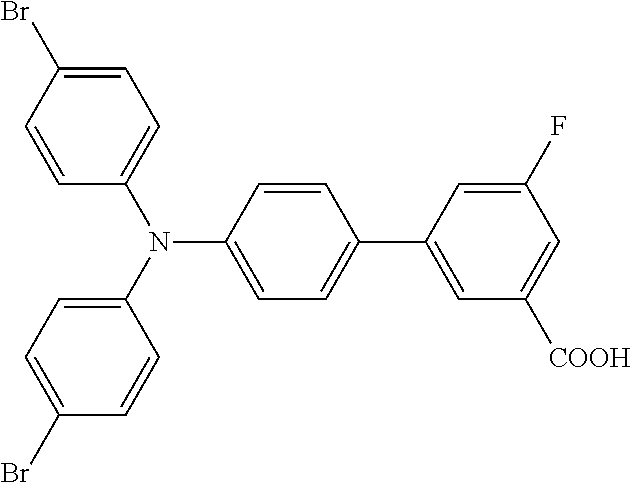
C1=C(Br)C=CC(N(C2=CC=C(Br)C=C2)C2=CC=C(C3=CC([COOH])=CC(F)=C3)C=C2)=C1
